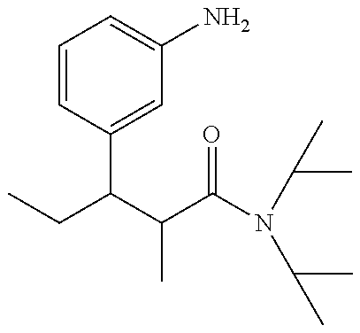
CCC(C(C(N(C(C)C)C(C)C)=O)C)C1=CC(N)=CC=C1
